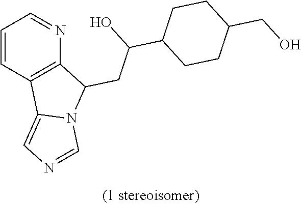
C1=CC2=C(N=C1)C(CC(C1CCC(CO)CC1)O)N1C2=CN=C1
